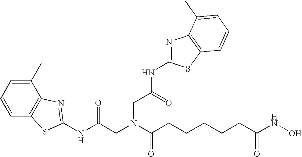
C1=CC2=C(C(C)=C1)N=C(NC(CN(C(CCCCCC(NO)=O)=O)CC(NC1=NC3=C(S1)C=CC=C3C)=O)=O)S2
